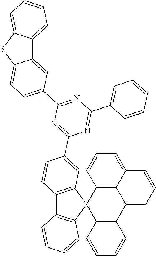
C12=C3C(=CC=C1)C=CC=C3C1=C(C23C2=C(C4=C3C=CC=C4)C=CC(C3=NC(C4=CC=C5C(=C4)C4=CC=CC=C4S5)=NC(C4=CC=CC=C4)=N3)=C2)C=CC=C1
